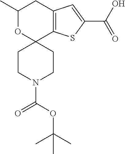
C1(C)OC2(C3=C(C1)C=C(C(O)=O)S3)CCN(C(OC(C)(C)C)=O)CC2
